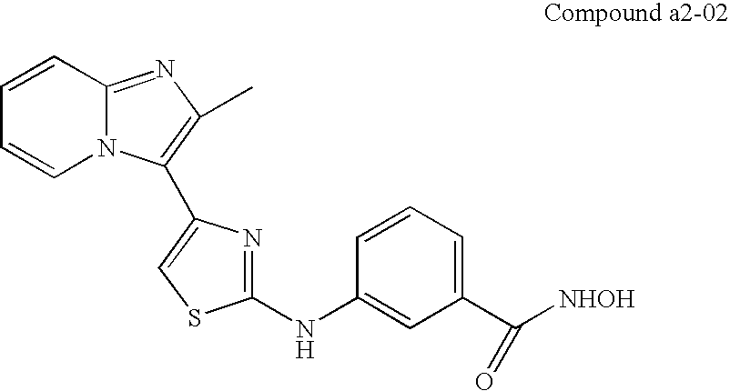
C1=CN2C(=NC(C)=C2C2=CSC(NC3=CC(C([NHOH])=O)=CC=C3)=N2)C=C1
